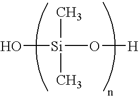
[Si](O[H])(C)(C)O
